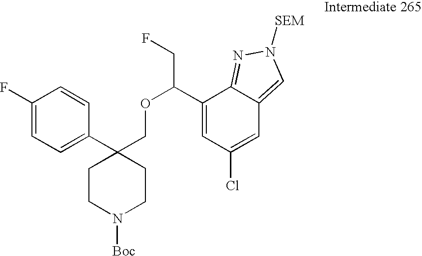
C1(C2(COC(CF)C3=CC(Cl)=CC4=CN([SEM])N=C34)CCN([Boc])CC2)=CC=C(F)C=C1
